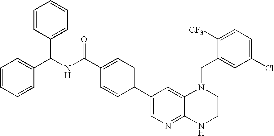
C1=C(C(NC(C2=CC=CC=C2)C2=CC=CC=C2)=O)C=CC(C2=CN=C3C(=C2)N(CC2=CC(Cl)=CC=C2[CF3])CCN3)=C1
